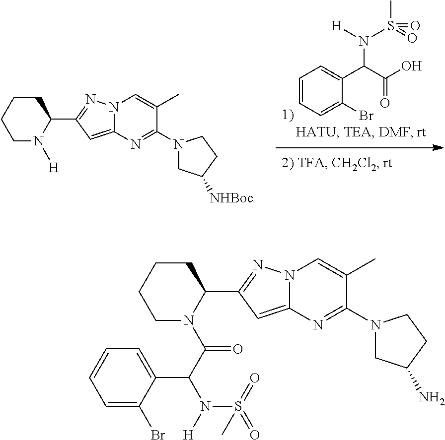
C1=CC=C(Br)C(C(C(=O)O)N([H])S(=O)(C)=O)=C1.C1CCCC(C2=NN3C(=C2)N=C(N2CC([NHBoc])CC2)C(C)=C3)N1[H].C1CCCC(C2=NN3C(=C2)N=C(N2CC(N)CC2)C(C)=C3)N1C(=O)C(N([H])S(=O)(=O)C)C1=CC=CC=C1Br
